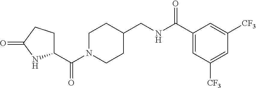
C(NC(C1=CC([CF3])=CC([CF3])=C1)=O)C1CCN(C(C2CCC(=O)N2)=O)CC1
